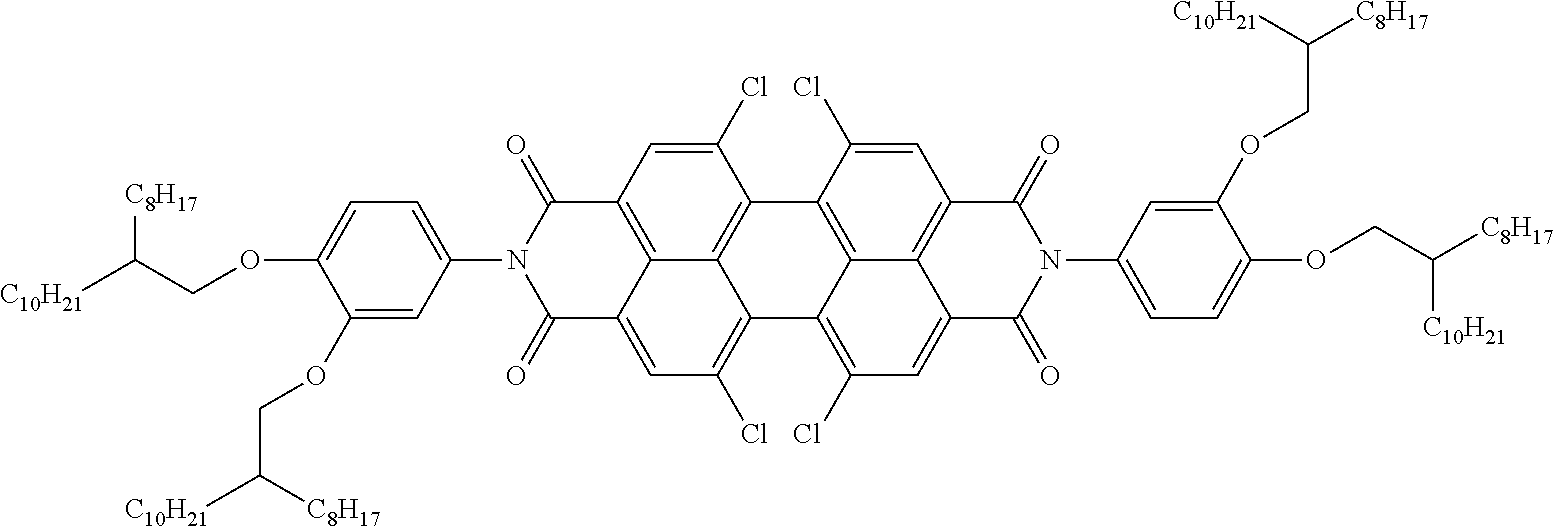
C1=C2C3=C(C=C(Cl)C4=C3C(=C1Cl)C1=C(Cl)C=C3C5=C(C=C(Cl)C4=C15)C(=O)N(C1=CC=C(OCC([C8H17])[C10H21])C(OCC([C8H17])[C10H21])=C1)C3=O)C(=O)N(C1=CC=C(OCC([C10H21])[C8H17])C(OCC([C10H21])[C8H17])=C1)C2=O
